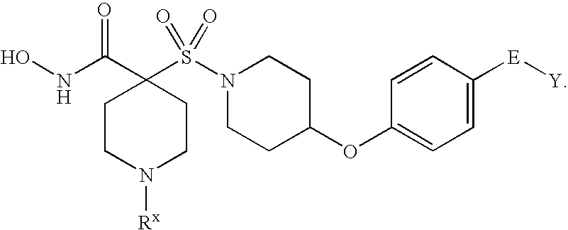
C1CN([Rx])CCC1(C(NO)=O)S(N1CCC(OC2=CC=C([E][Y])C=C2)CC1)(=O)=O
